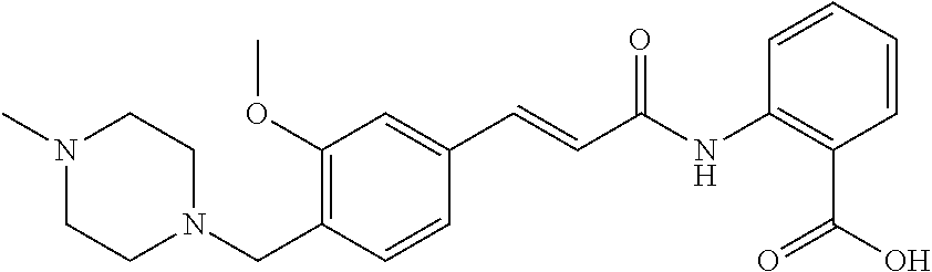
C1(OC)=C(CN2CCN(C)CC2)C=CC(C=CC(NC2=C(C(O)=O)C=CC=C2)=O)=C1
